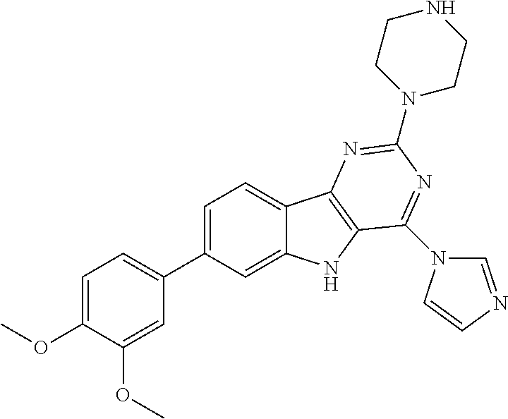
C1=C(OC)C(OC)=CC(C2=CC=C3C(=C2)NC2=C3N=C(N3CCNCC3)N=C2N2C=NC=C2)=C1
